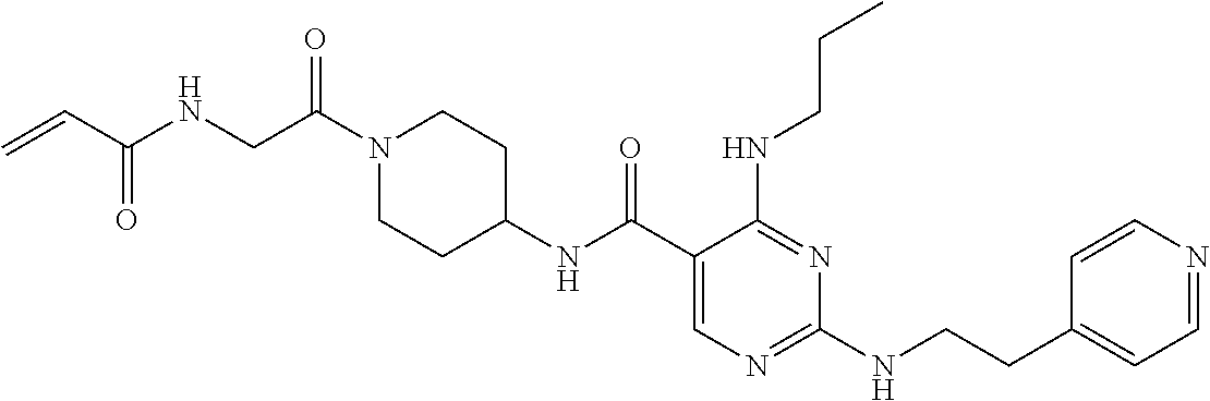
C1(C(NC2CCN(C(CNC(C=C)=O)=O)CC2)=O)=CN=C(NCCC2=CC=NC=C2)N=C1NCCC
